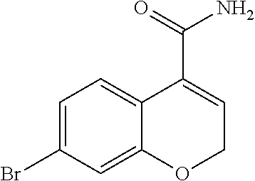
C1=C(Br)C=C2C(=C1)C(C(=O)N)=CCO2
